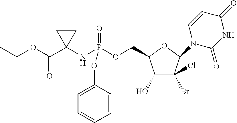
C1(O)C(Br)(Cl)C(N2C(=O)NC(=O)C=C2)OC1COP(NC1(C(OCC)=O)CC1)(=O)OC1=CC=CC=C1
